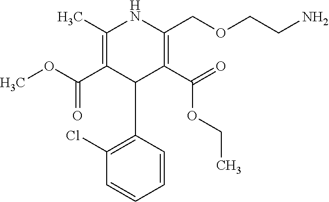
C1=CC(C2C(C(=O)OCC)=C(COCCN)NC(C)=C2C(OC)=O)=C(Cl)C=C1
